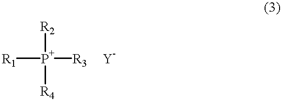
[R2][P+]([R1])([R3])[R4].[Y]
